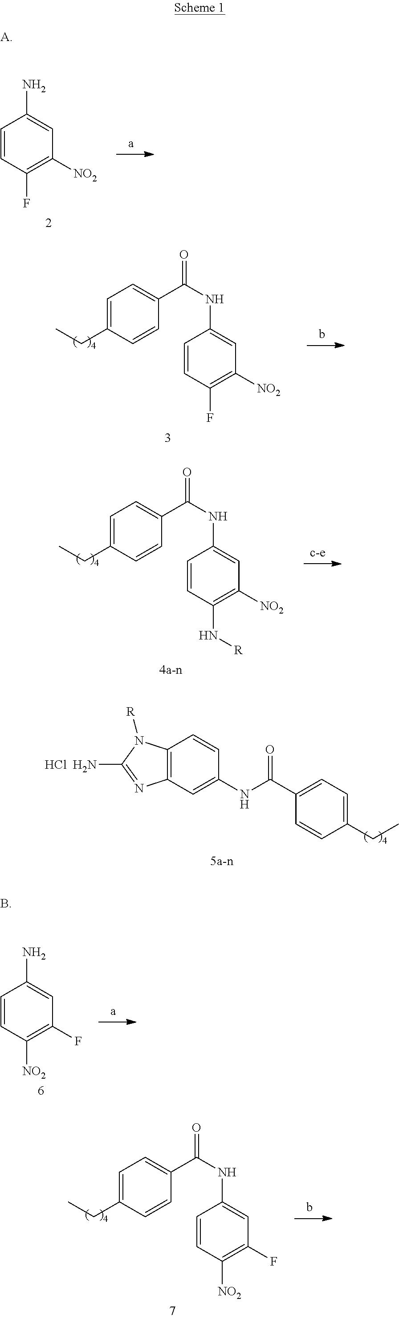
C1=CC(F)=C([NO2])C=C1N.C1=C(CC)C=CC(C(NC2=CC([NO2])=C(F)C=C2)=O)=C1.C1=C(CC)C=CC(C(NC2=CC([NO2])=C(N[R])C=C2)=O)=C1.C12=C(C=C(NC(C3=CC=C(CC)C=C3)=O)C=C1)N=C([HCl  H2N])N2[R].C1=CC([NO2])=C(F)C=C1N.C1=C(CC)C=CC(C(NC2=CC(F)=C([NO2])C=C2)=O)=C1
